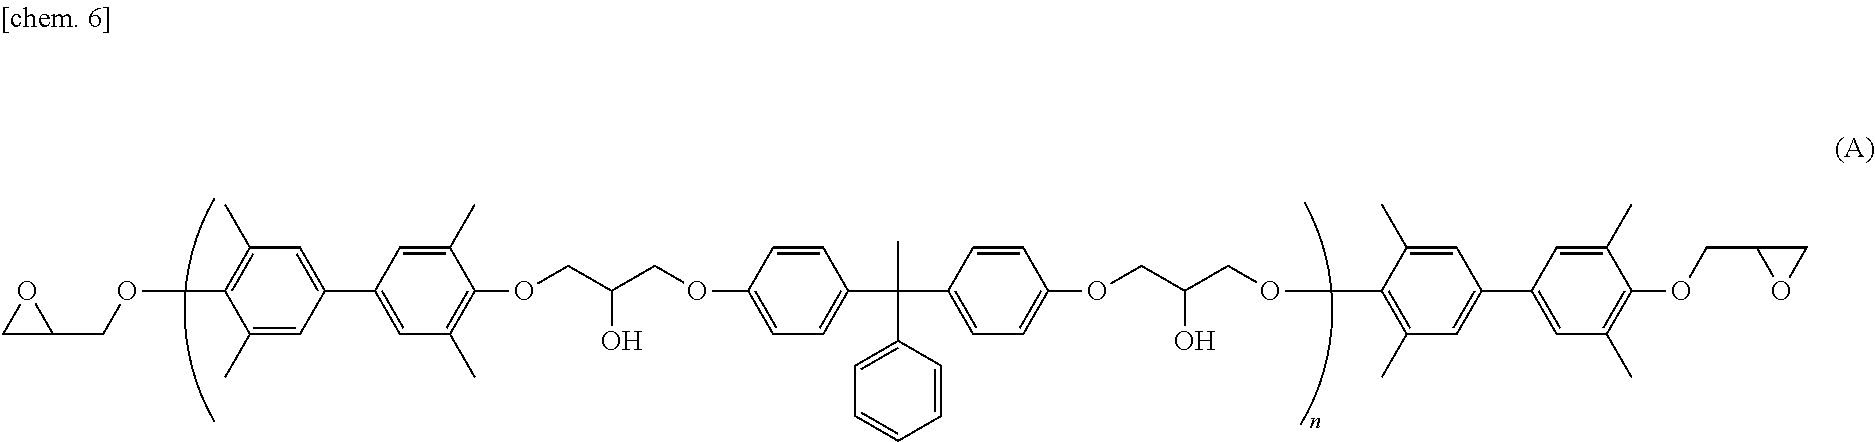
C1(C2=CC(C)=C(OCC(COC3=CC=C(C(C4=CC=C(OCC(COC5=C(C)C=C(C6=CC(C)=C(OCC7OC7)C(C)=C6)C=C5C)O)C=C4)(C)C4=CC=CC=C4)C=C3)O)C(C)=C2)=CC(C)=C(OCC2OC2)C(C)=C1
